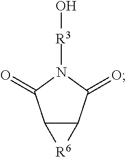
C12C(C(=O)N([R3]O)C1=O)[R6]2
